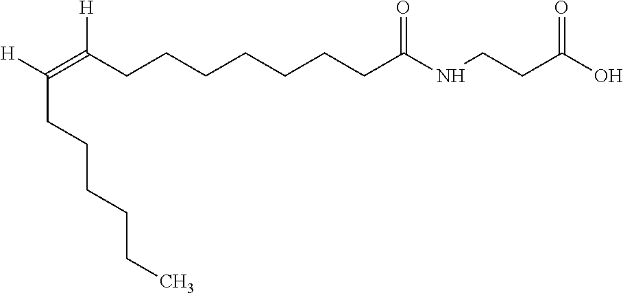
C(CCCCCC(NCCC(=O)O)=O)CC(=C(CCCCCC)[H])[H]
